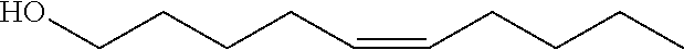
C(=CCCCC)CCCCO
